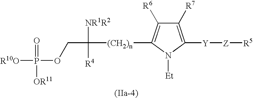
C1([R7])=C([Y][Z][R5])N([Et])C([(CH2)n]C([NR1R2])([R4])COP([R10O])(=O)[OR11])=C1[R6]
